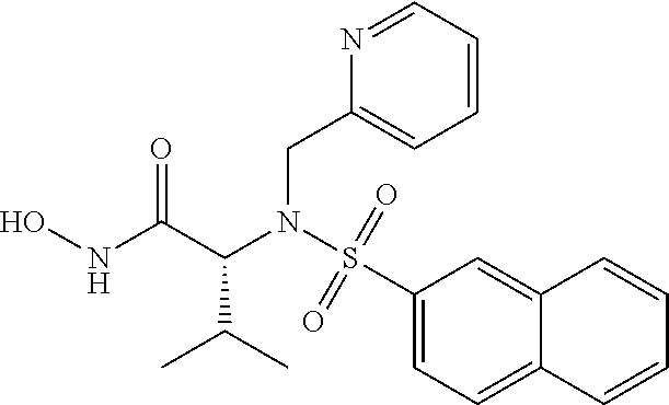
N(C(C(N(S(C1=CC=C2C(=C1)C=CC=C2)(=O)=O)CC1=CC=CC=N1)C(C)C)=O)O
